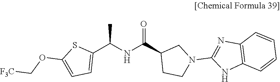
C1(C(NC(C2CCN(C3=NC4=C(N3)C=CC=C4)C2)=O)C)=CC=C(OC[F3C])S1
